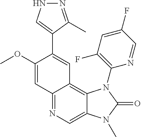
N1=C(C)C(C2=CC3=C4C(=CN=C3C=C2OC)N(C)C(=O)N4C2=C(F)C=C(F)C=N2)=CN1
